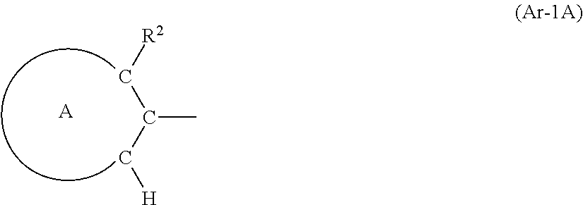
C(C)(C[H])C[R2].[A]
